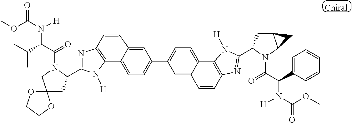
C12=C(N=C(C3CC4(CN3C(=O)C(C(C)C)N([H])C(OC)=O)OCCO4)N1[H])C=CC1=CC(C3=CC=C4C5=C(N=C(C6N(C(C(C7=CC=CC=C7)N([H])C(OC)=O)=O)C7C(C6)C7)N5[H])C=CC4=C3)=CC=C21
